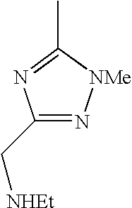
C1(C[NHEt])=N[NMe]C(C)=N1
